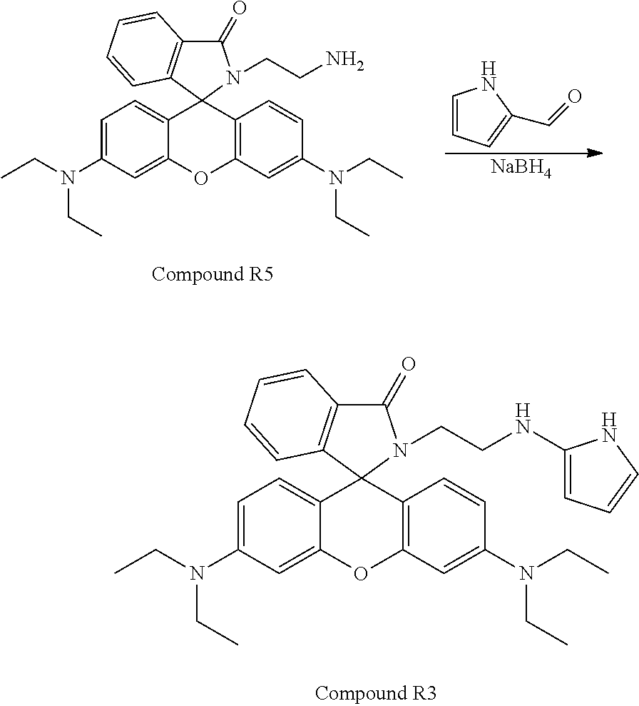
C1=C(N(CC)CC)C=C2C(=C1)C1(C3=C(O2)C=C(N(CC)CC)C=C3)N(CCNC2=CC=CN2)C(=O)C2=C1C=CC=C2.C1=C(N(CC)CC)C=C2C(=C1)C1(C3=C(O2)C=C(N(CC)CC)C=C3)N(CCN)C(=O)C2=C1C=CC=C2.C1=CC=C(C=O)N1.[NaBH4]
